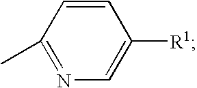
C1=CC(C)=NC=C1[R1]
